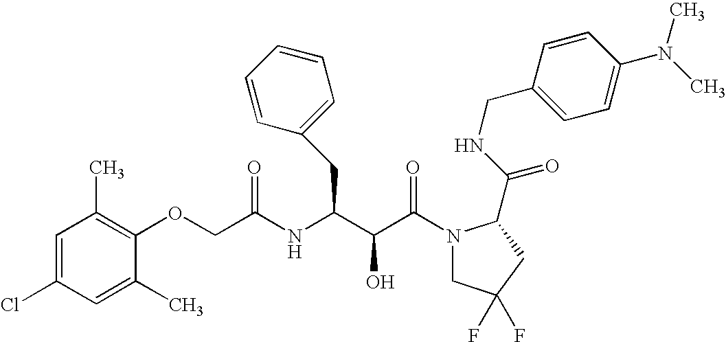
C1(Cl)=CC(C)=C(OCC(NC(C(C(N2CC(F)(F)CC2C(NCC2=CC=C(N(C)C)C=C2)=O)=O)O)CC2=CC=CC=C2)=O)C(C)=C1
